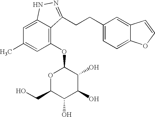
O1C(CO)C(O)C(O)C(O)C1OC1=C2C(=CC(C)=C1)NN=C2CCC1=CC=C2C(=C1)C=CO2
